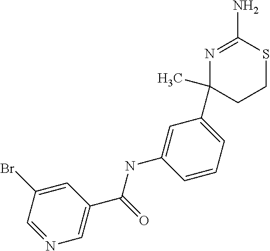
N1=C(N)SCCC1(C1=CC=CC(NC(C2=CN=CC(Br)=C2)=O)=C1)C
